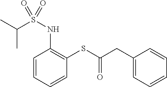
C1=CC=CC(SC(CC2=CC=CC=C2)=O)=C1NS(=O)(C(C)C)=O
